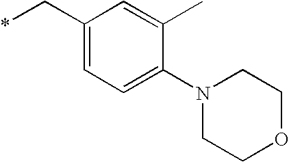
C1(C*)=CC=C(N2CCOCC2)C(C)=C1
